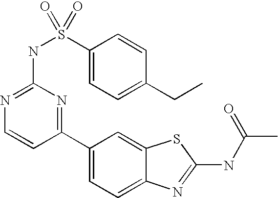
C1(C2=NC(NS(C3=CC=C(CC)C=C3)(=O)=O)=NC=C2)=CC=C2C(=C1)SC(NC(C)=O)=N2
